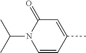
C1=CC(C)=CC(=O)N1C(C)C
